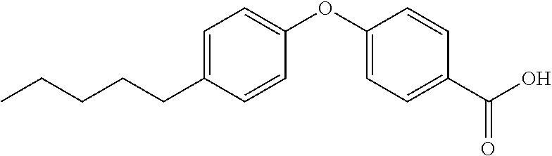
CCCCCC1=CC=C(OC2=CC=C(C(=O)O)C=C2)C=C1
